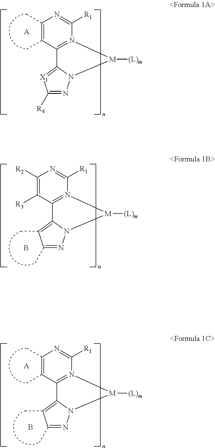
C1(C)=C(C)C2=N(C([R1])=N1)[M]([(L)m])N1C2=[X1]C([R4])=N1.[A].C1([R2])=C([R3])C2=N(C([R1])=N1)[M]([(L)m])N1C2=C(C)C(C)=N1.B.B.C12=N(C([R1])=NC(C)=C1C)[M]([(L)m])N1C2=C(C)C(C)=N1.[A]
